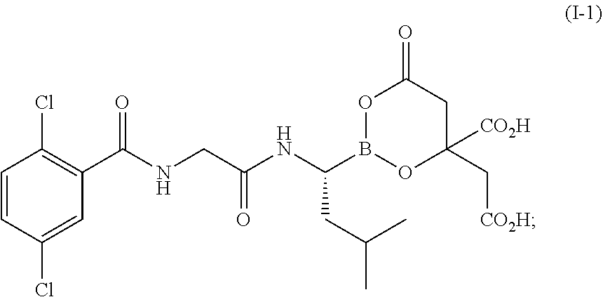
C1=CC(Cl)=CC(C(NCC(NC(B2OC(=O)CC(C[CO2H])([CO2H])O2)CC(C)C)=O)=O)=C1Cl
